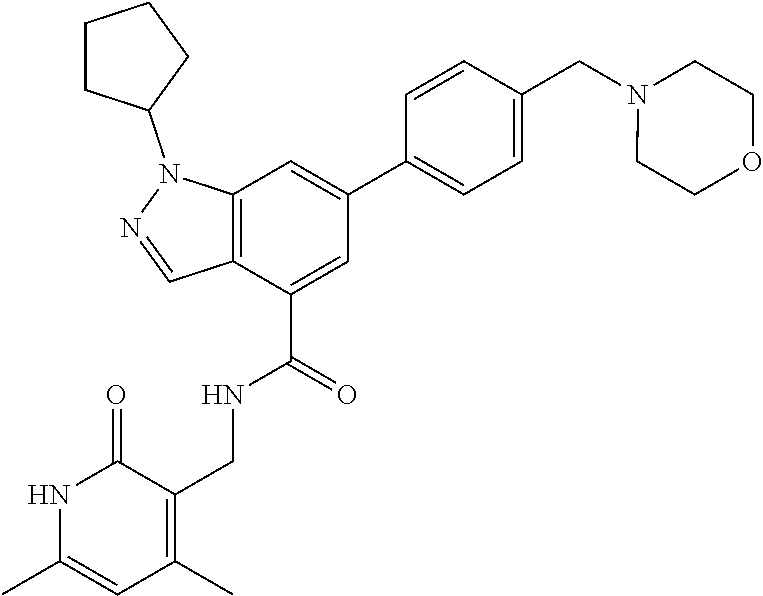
C1(C2=CC3=C(C(C(NCC4=C(C)C=C(C)NC4=O)=O)=C2)C=NN3C2CCCC2)=CC=C(CN2CCOCC2)C=C1
